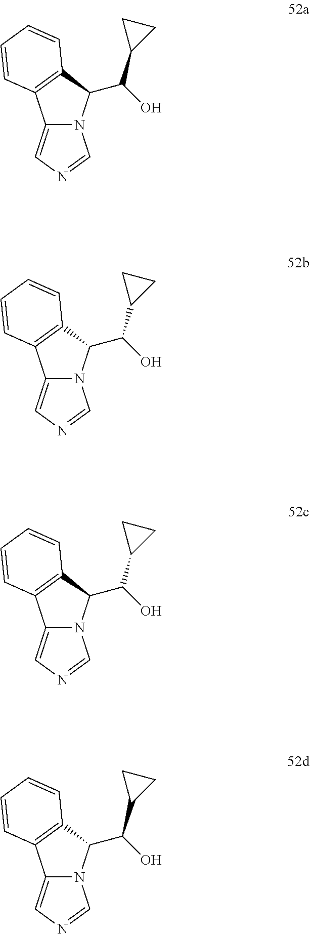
N12C(=CN=C1)C1=C(C2C(O)C2CC2)C=CC=C1.N12C(=CN=C1)C1=C(C2C(O)C2CC2)C=CC=C1.N12C(=CN=C1)C1=C(C2C(O)C2CC2)C=CC=C1.N12C(=CN=C1)C1=C(C2C(O)C2CC2)C=CC=C1
